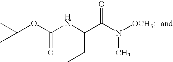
CC(OC(NC(CC)C(N([OCH3])C)=O)=O)(C)C
